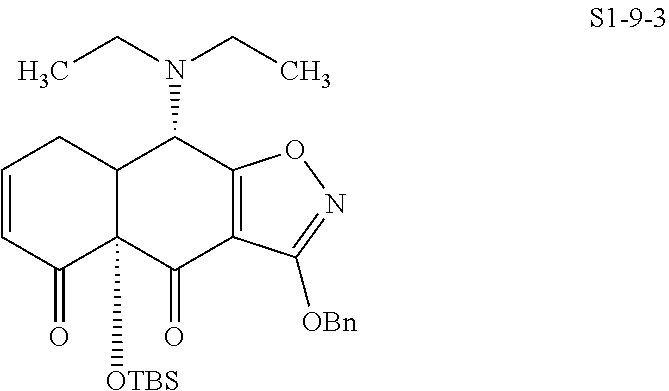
C12C([OTBS])(C(=O)C3=C(C1N(CC)CC)ON=C3[OBn])C(=O)C=CC2
